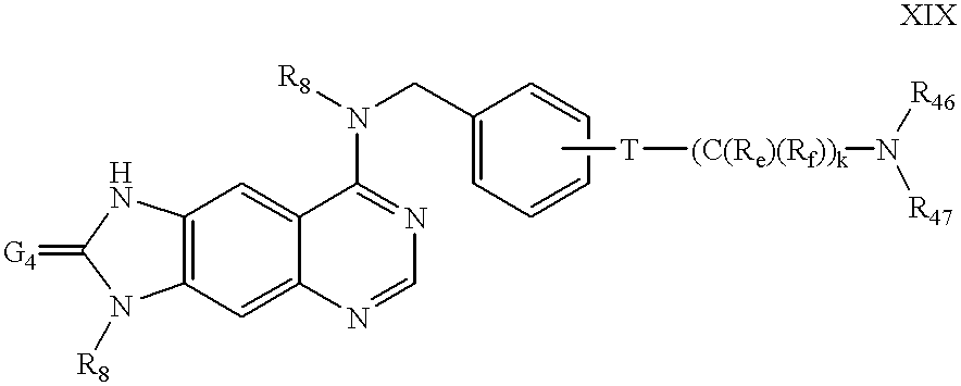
C12=C(C=C3C(=C1)C(N([R8])CC1=CC=CC=C1)=NC=N3)N([R8])C(=[G4])N2.C[T][(C(Re)(Rf))k]N([R46])[R47]
